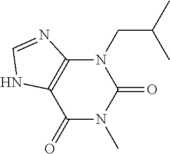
C1(=O)N(C)C(=O)N(CC(C)C)C2=C1NC=N2
